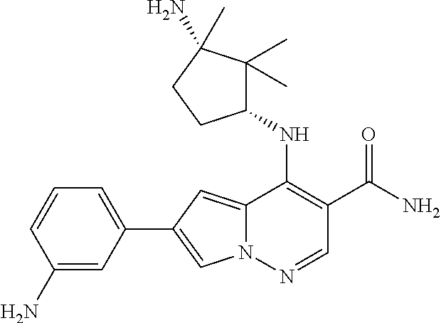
N12C(=CC(C3=CC=CC(N)=C3)=C1)C(NC1C(C)(C)C(N)(C)CC1)=C(C(N)=O)C=N2
